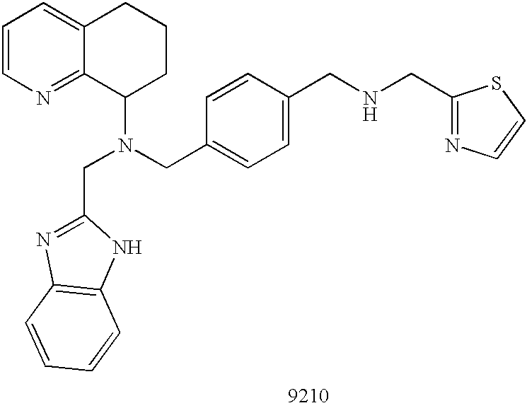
C1=CN=C2C(=C1)CCCC2N(CC1=CC=C(CNCC2=NC=CS2)C=C1)CC1=NC2=C(N1)C=CC=C2
